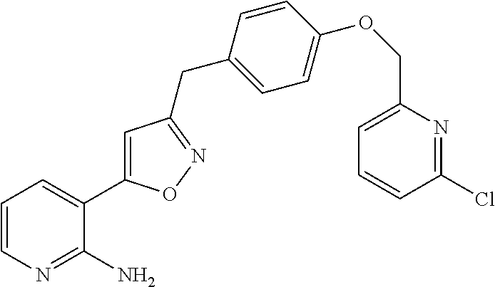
C1=CN=C(N)C(C2=CC(CC3=CC=C(OCC4=CC=CC(Cl)=N4)C=C3)=NO2)=C1
